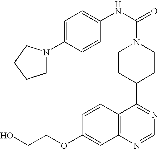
C1CC(C2=NC=NC3=C2C=CC(OCCO)=C3)CCN1C(=O)NC1=CC=C(N2CCCC2)C=C1
